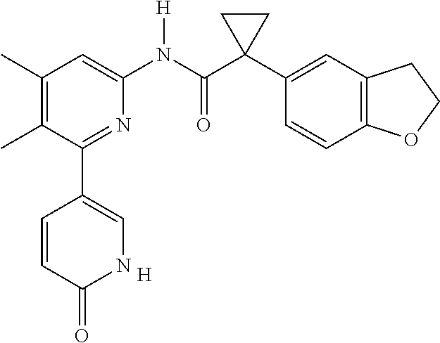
[H].C1(C)=C(C)C(C2=CNC(=O)C=C2)=NC(N(C(C2(C3=CC4=C(C=C3)OCC4)CC2)=O)[H])=C1
